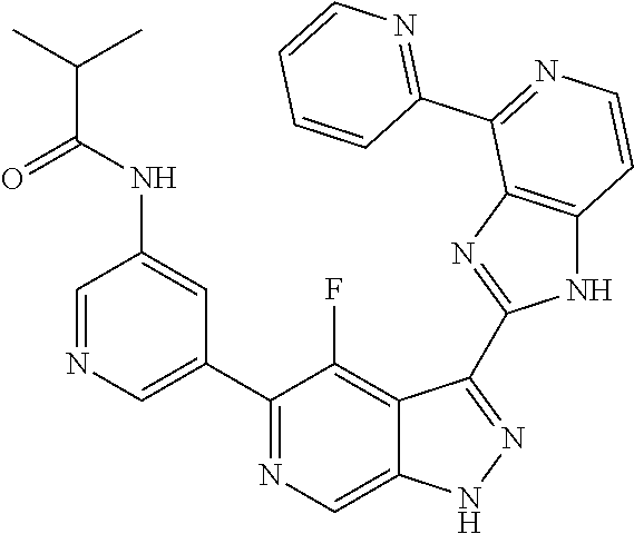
C1=NC=C(C2=NC=C3C(=C2F)C(C2=NC4=C(N2)C=CN=C4C2=NC=CC=C2)=NN3)C=C1NC(C(C)C)=O
